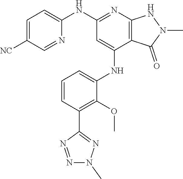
C12=C(N=C(NC3=CC=C([NC])C=N3)C=C1NC1=CC=CC(C3=NN(C)N=N3)=C1OC)NN(C)C2=O
